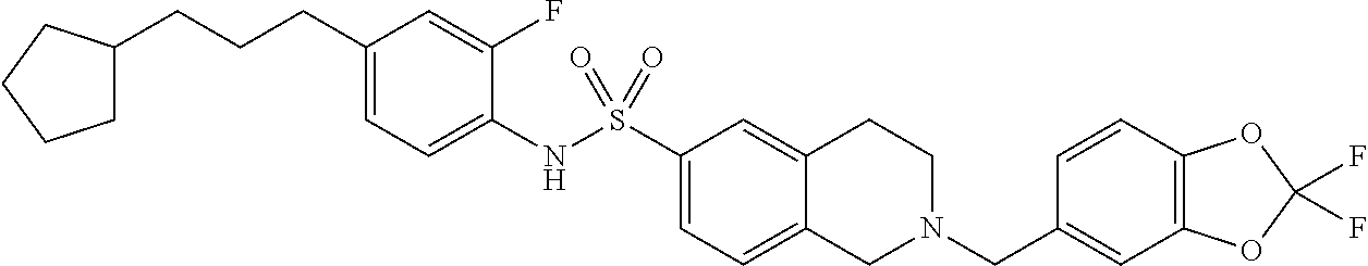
C1(CCCC2CCCC2)=CC=C(NS(C2=CC=C3C(=C2)CCN(CC2=CC4=C(C=C2)OC(F)(F)O4)C3)(=O)=O)C(F)=C1
